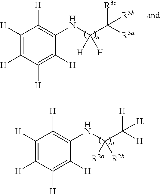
C(NC1=C([H])C([H])=C([H])C([H])=C1[H])(C([H])([H])[H])([R2a])[R2b].C(NC1=C([H])C([H])=C([H])C([H])=C1[H])(C([R3c])([R3a])[R3b])([H])[H]
